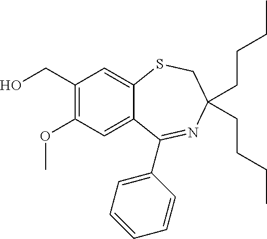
C1(CO)=C(OC)C=C2C(=C1)SCC(CCCC)(CCCC)N=C2C1=CC=CC=C1
